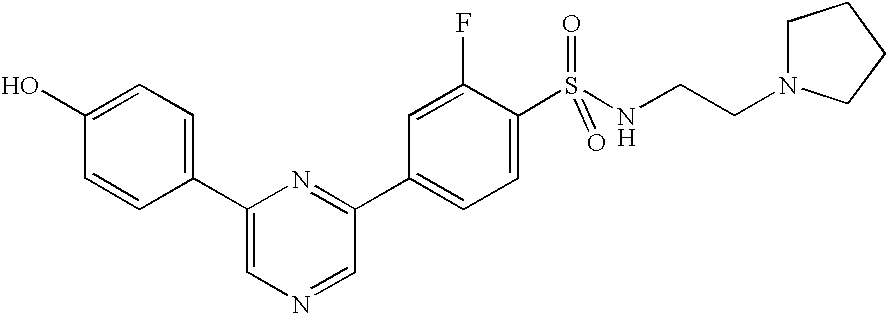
C1(O)=CC=C(C2=CN=CC(C3=CC=C(S(NCCN4CCCC4)(=O)=O)C(F)=C3)=N2)C=C1
